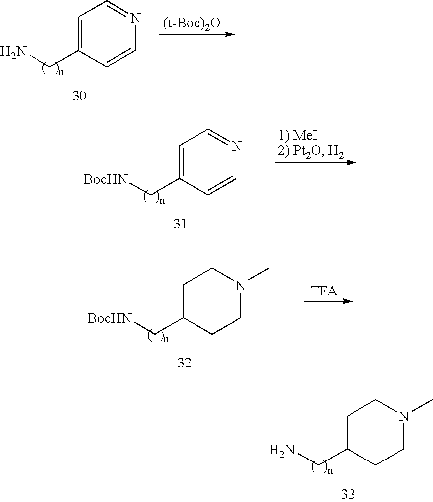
C1C(CN)CCN(C)C1.C1=C(CN)C=CN=C1.C1=C(C[BocHN])C=CN=C1.C1C(C[BocHN])CCN(C)C1.[TFA]
